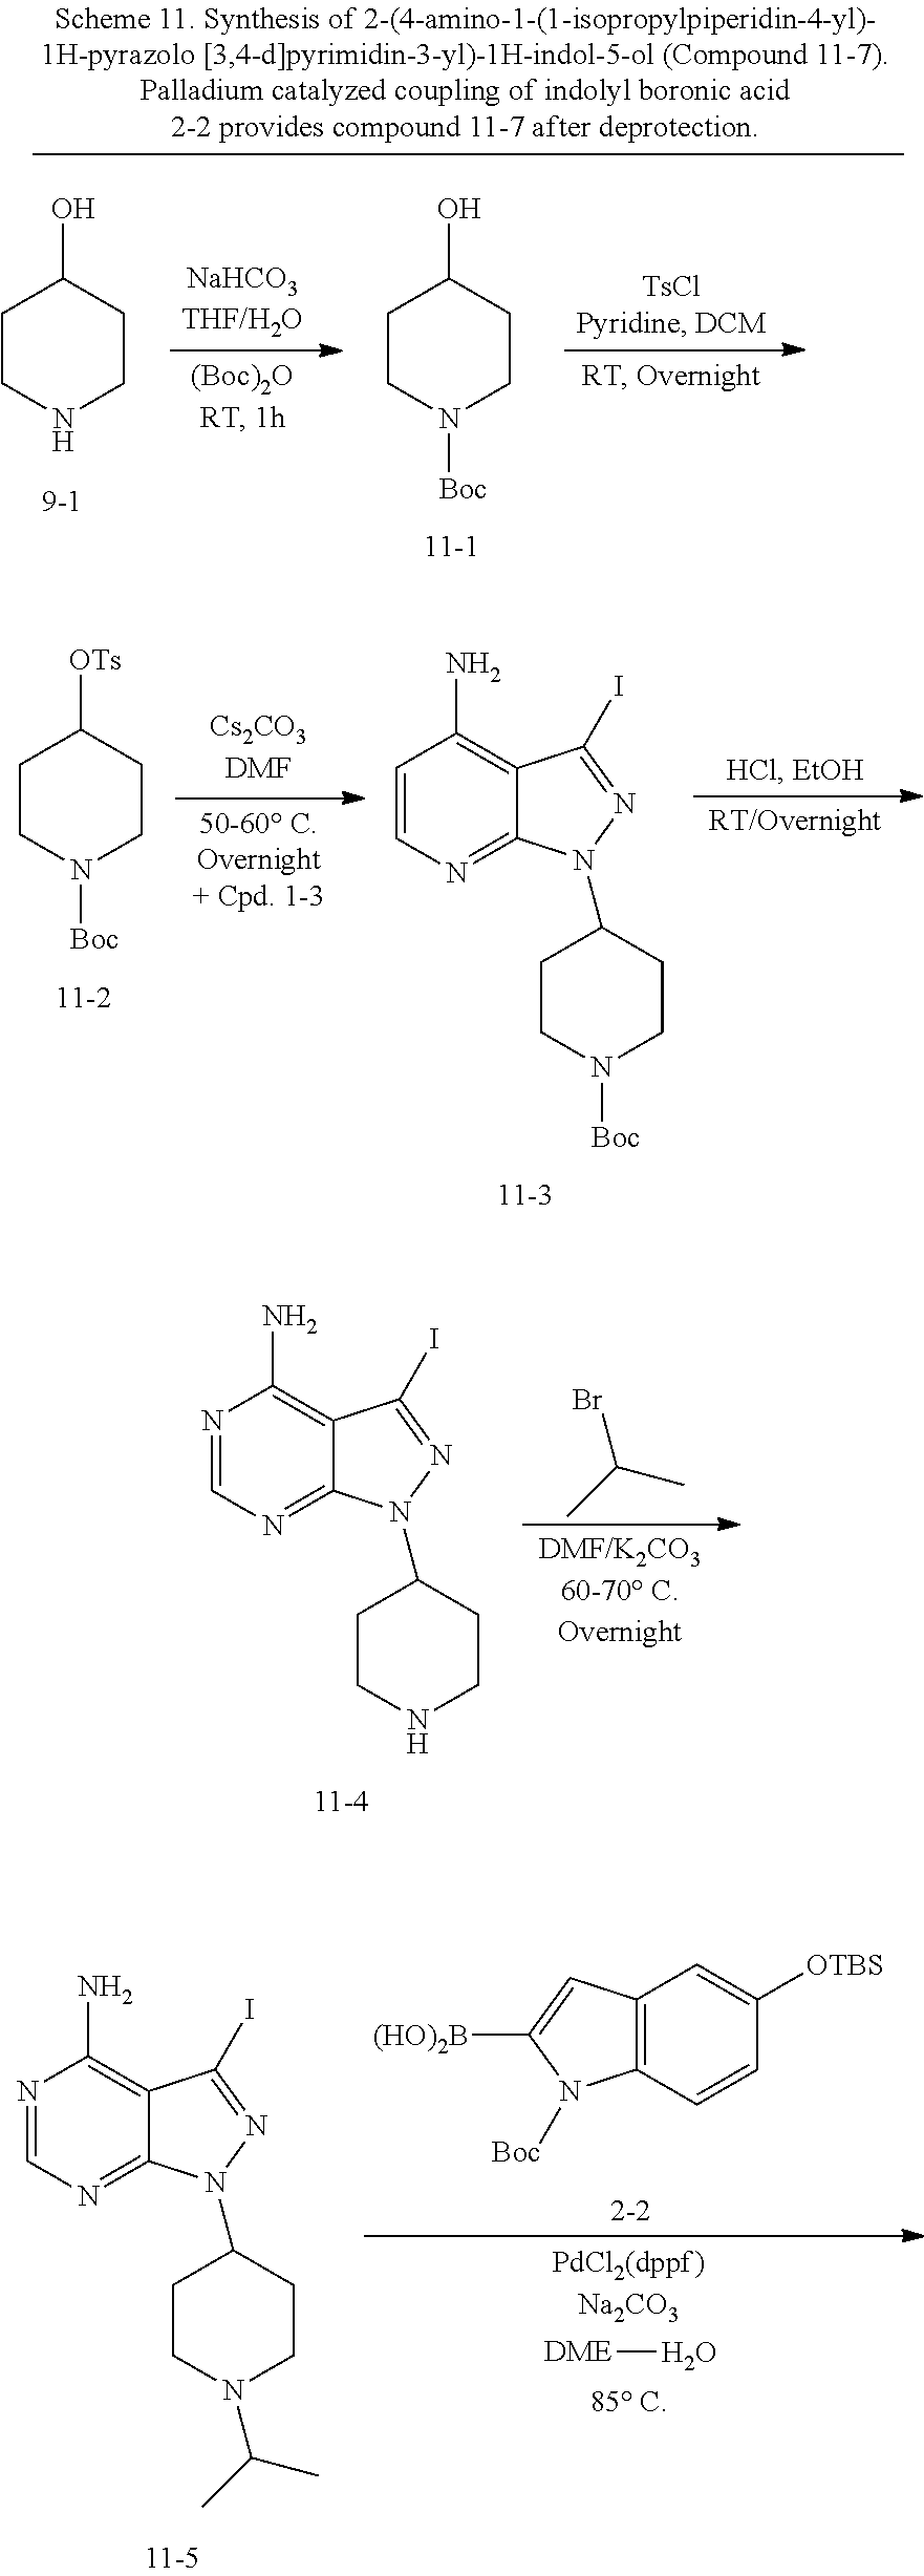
C1CNCCC1O.C1CN([Boc])CCC1O.C1CN([Boc])CCC1[OTs].C1=CN=C2C(=C1N)C(I)=NN2C1CCN([Boc])CC1.N1=CN=C2C(=C1N)C(I)=NN2C1CCNCC1.CC(C)Br.N1=CN=C2C(=C1N)C(I)=NN2C1CCN(C(C)C)CC1.C12=C(C=CC([OTBS])=C1)N([Boc])C([(HO)2B])=C2.[DME]O
